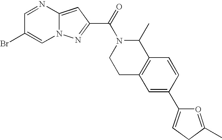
N12C(=CC(C(=O)N3CCC4=C(C3C)C=CC(C3=CCC(C)=O3)=C4)=N1)N=CC(Br)=C2
